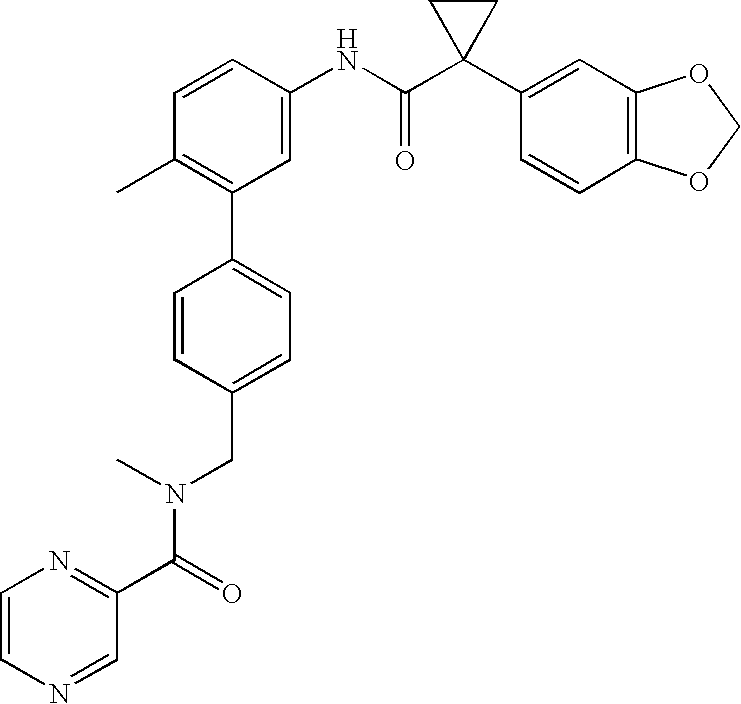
C1(C2=C(C)C=CC(NC(C3(C4=CC5=C(C=C4)OCO5)CC3)=O)=C2)=CC=C(CN(C(=O)C2=NC=CN=C2)C)C=C1
